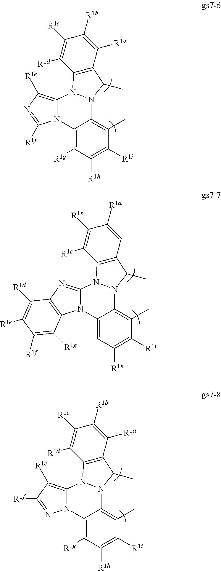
C12=C([R1g])C([R1h])=C([R1i])C(C)=C1N1N(C3=C([R1e])N=C([R1f])N23)C2=C(C([R1a])=C([R1b])C([R1c])=C2[R1d])C1C.C12=CC([R1h])=C([R1i])C(C)=C1N1N(C3=NC4=C(N23)C([R1g])=C([R1f])C([R1e])=C4[R1d])C2=C(C=C([R1a])C([R1b])=C2[R1c])C1C.C12=C([R1g])C([R1h])=C([R1i])C(C)=C1N1N(C3=C([R1e])C([R1f])=NN23)C2=C(C([R1a])=C([R1b])C([R1c])=C2[R1d])C1C
